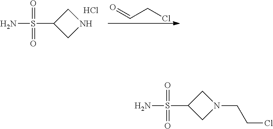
O=S(=O)(C1CNC1)N.Cl.C(Cl)C=O.O=S(=O)(C1CN(CCCl)C1)N
